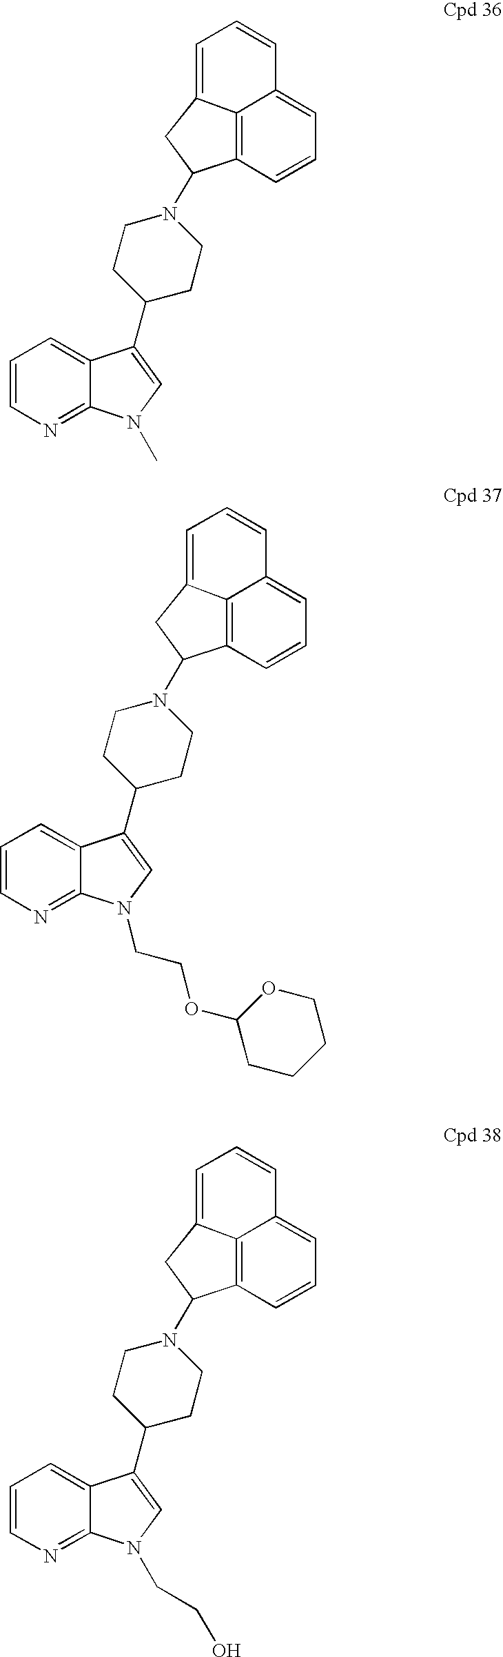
C1=CN=C2C(=C1)C(C1CCN(C3C4=C5C(=CC=CC5=CC=C4)C3)CC1)=CN2C.C1=CN=C2C(=C1)C(C1CCN(C3C4=C5C(=CC=CC5=CC=C4)C3)CC1)=CN2CCOC1OCCCC1.C1=CN=C2C(=C1)C(C1CCN(C3C4=C5C(=CC=CC5=CC=C4)C3)CC1)=CN2CCO
